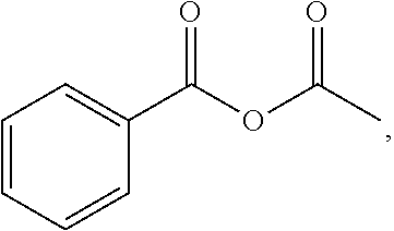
C1=CC=CC(C(OC(C)=O)=O)=C1
